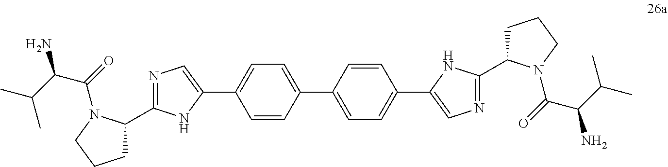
C1(C2=CC=C(C3=CN=C(C4CCCN4C(C(C(C)C)N)=O)N3)C=C2)=CC=C(C2=CN=C(C3CCCN3C(=O)C(C(C)C)N)N2)C=C1
